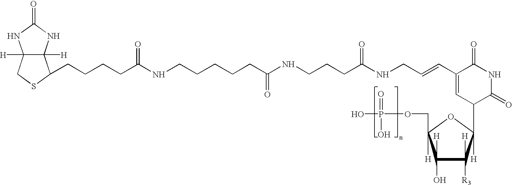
C12([H])C([H])(NC(=O)N1)C(CCCCC(NCCCCCC(NCCCC(NCC=CC1=CC(CC3([H])C([H])([R3])C([H])(O)C(COP(O)(=O)O)([H])O3)C(=O)NC1=O)=O)=O)=O)SC2
